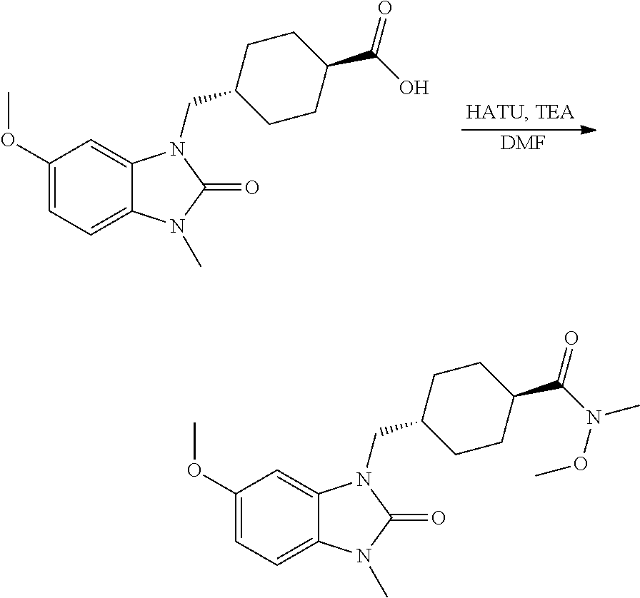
C1(OC)=CC=C2C(=C1)N(CC1CCC(C(O)=O)CC1)C(=O)N2C.[DMF].C1(OC)=CC=C2C(=C1)N(CC1CCC(C(N(OC)C)=O)CC1)C(=O)N2C
